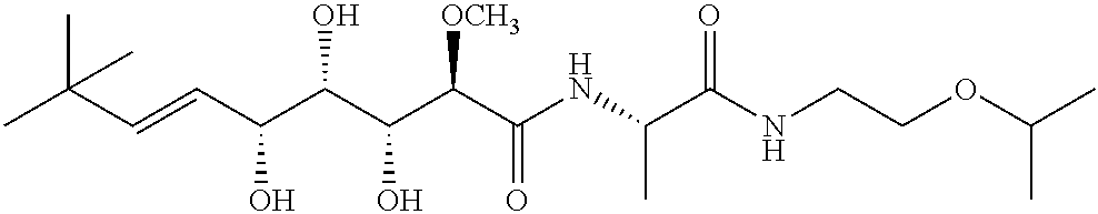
CC(C)(C=CC(O)C(O)C(O)C([OCH3])C(=O)NC(C)C(=O)NCCOC(C)C)C
